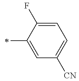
C1=C(C)C(F)=CC=C1[CN]
